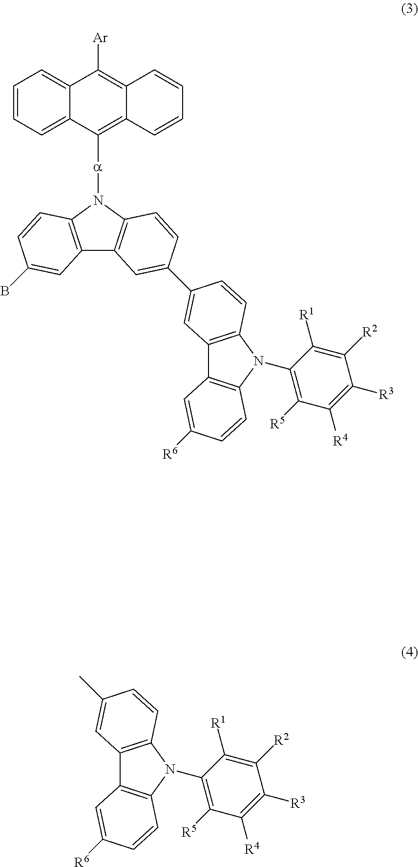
C1=CC=C2C(=C1)C([Ar])=C1C(=C2[a]N2C3=C(C4=C2C=CC(C2=CC5=C(N(C6=C([R5])C([R4])=C([R3])C([R2])=C6[R1])C6=C5C=C([R6])C=C6)C=C2)=C4)C=C(B)C=C3)C=CC=C1.CC1=CC2=C(N(C3=C([R5])C([R4])=C([R3])C([R2])=C3[R1])C3=C2C=C([R6])C=C3)C=C1
